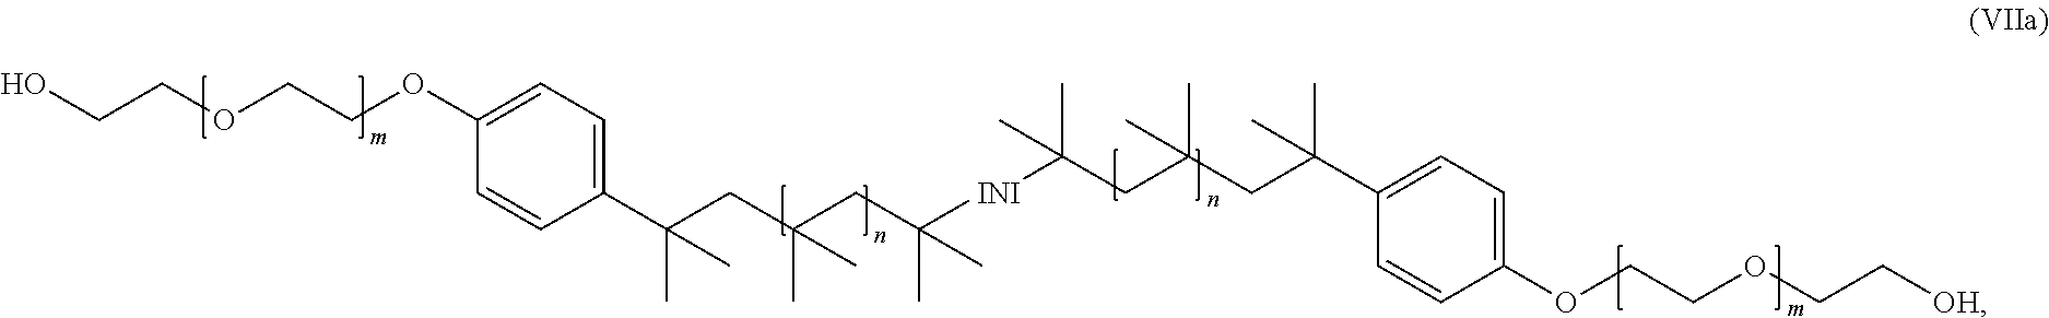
C1(C(CC(CC([INI]C(CC(CC(C2=CC=C(OCCOCC[OH])C=C2)(C)C)(C)C)(C)C)(C)C)(C)C)(C)C)=CC=C(OCCOCCO)C=C1
